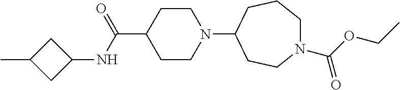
C1CN(C2CCN(C(OCC)=O)CCC2)CCC1C(=O)NC1CC(C)C1
